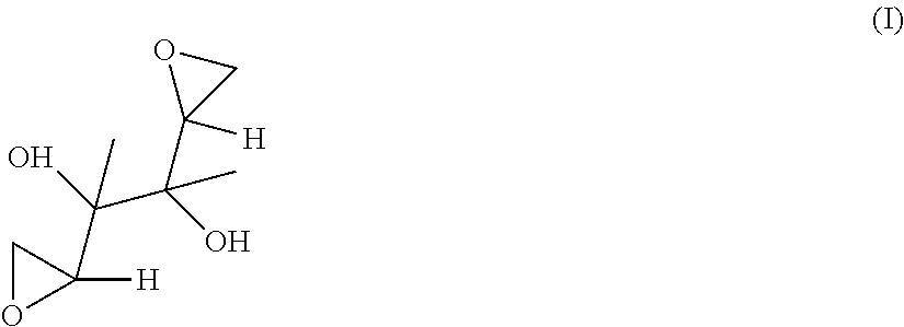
C1OC1([H])C(O)(C)C(O)(C)C1([H])OC1
